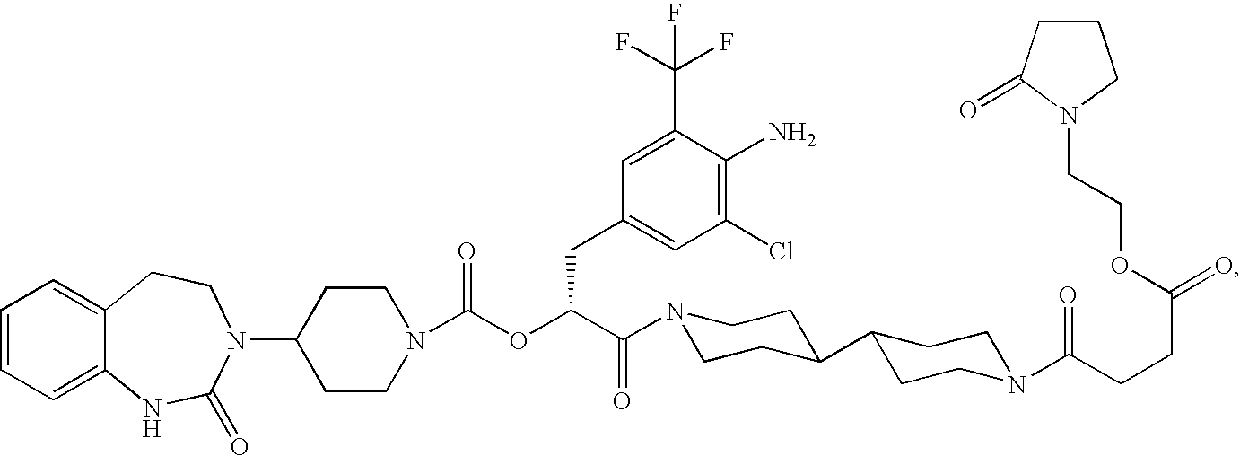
C1=CC=C2C(=C1)CCN(C1CCN(C(OC(C(=O)N3CCC(C4CCN(C(CCC(=O)OCCN5C(=O)CCC5)=O)CC4)CC3)CC3=CC(Cl)=C(N)C(C(F)(F)F)=C3)=O)CC1)C(=O)N2
